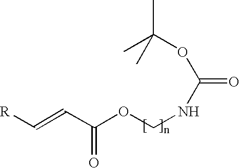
[R]C=CC(OCNC(=O)OC(C)(C)C)=O
